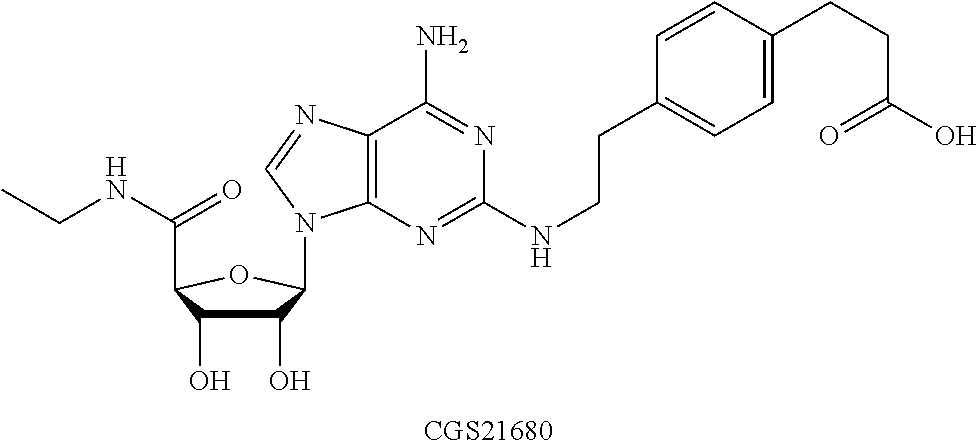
C1(O)C(O)C(C(NCC)=O)OC1N1C2=C(C(N)=NC(NCCC3=CC=C(CCC(O)=O)C=C3)=N2)N=C1.[CGS21680]
